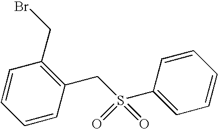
C1=CC(CBr)=C(CS(C2=CC=CC=C2)(=O)=O)C=C1
